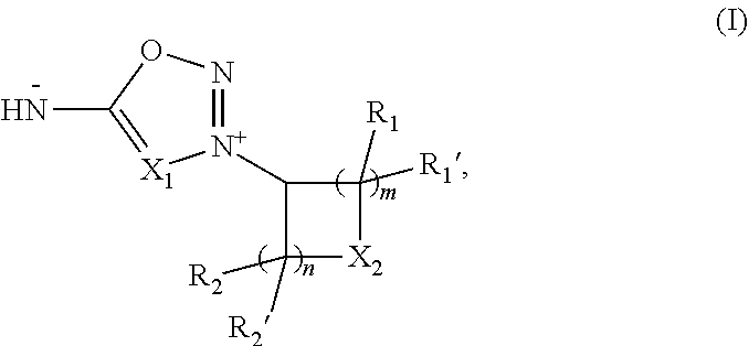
C1([R2])([R2])[X2]C([R1])([R1])C1[N+]1=NOC(N)=[X1]1
